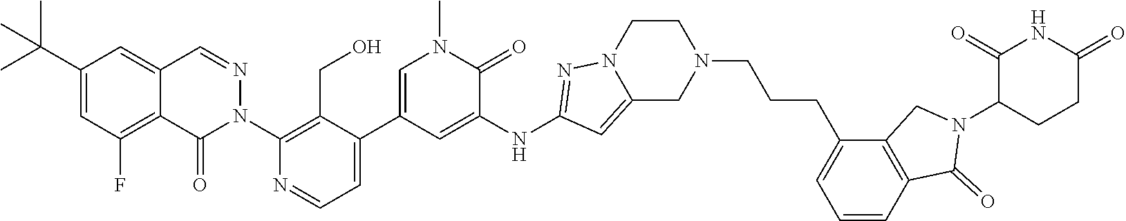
C(C)(C)(C1=CC(F)=C2C(=C1)C=NN(C1=C(CO)C(C3=CN(C)C(=O)C(NC4=NN5C(=C4)CN(CCCC4=CC=CC6=C4CN(C4C(=O)NC(=O)CC4)C6=O)CC5)=C3)=CC=N1)C2=O)C
